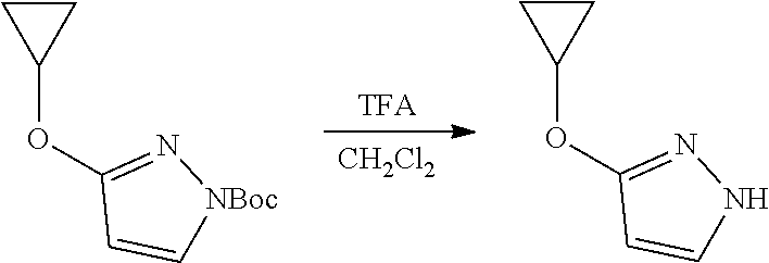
C1(OC2=NNC=C2)CC1.[TFA].[CH2Cl2].C1(OC2=N[NBoc]C=C2)CC1
